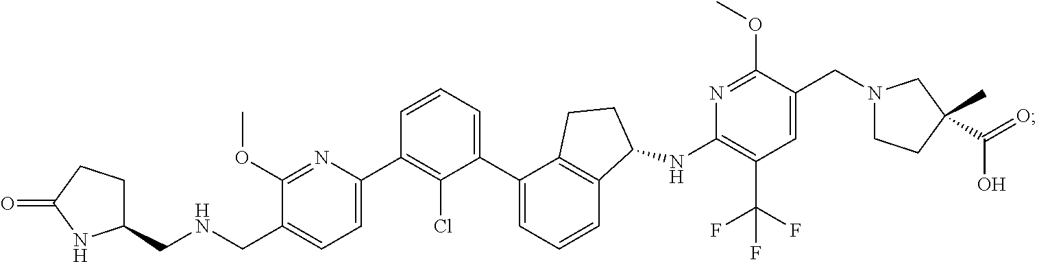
C1(CNCC2=CC=C(C3=C(Cl)C(C4=CC=CC5=C4CCC5NC4=C(C(F)(F)F)C=C(CN5CCC(C(=O)O)(C)C5)C(OC)=N4)=CC=C3)N=C2OC)CCC(=O)N1
